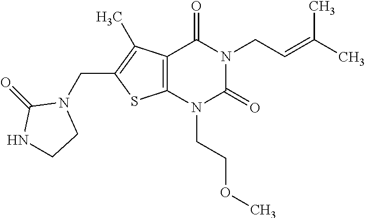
C12=C(N(CCOC)C(=O)N(CC=C(C)C)C1=O)SC(CN1C(=O)NCC1)=C2C
